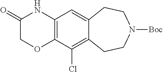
C12=C(C=C3C(=C1Cl)CCN([Boc])CC3)NC(=O)CO2
